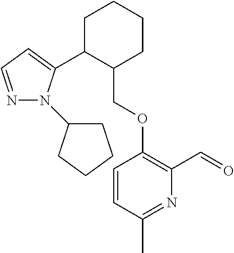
C1C(C2=CC=NN2C2CCCC2)C(COC2=C(C=O)N=C(C)C=C2)CCC1
